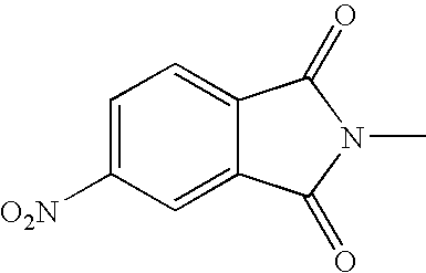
C1=C([O2N])C=C2C(=C1)C(=O)N(C)C2=O
